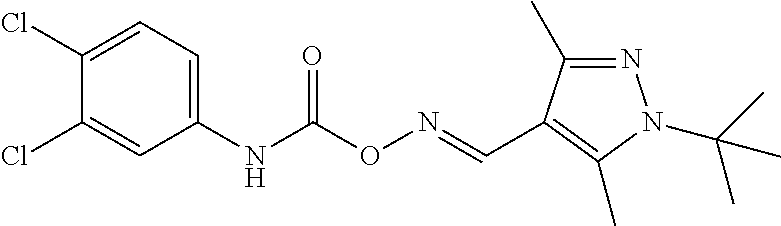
C1(Cl)=CC=C(NC(ON=CC2=C(C)N(C(C)(C)C)N=C2C)=O)C=C1Cl
